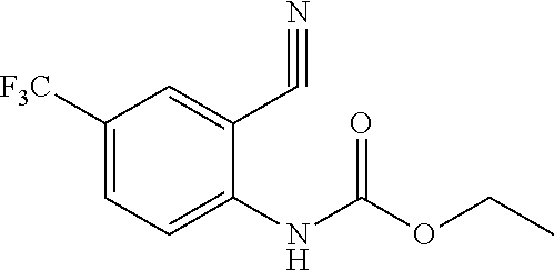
C1([F3C])=CC=C(NC(OCC)=O)C(C#N)=C1
